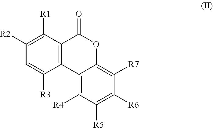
C12=C([R4])C([R5])=C([R6])C([R7])=C1OC(=O)C1=C2C([R3])=CC([R2])=C1[R1]
